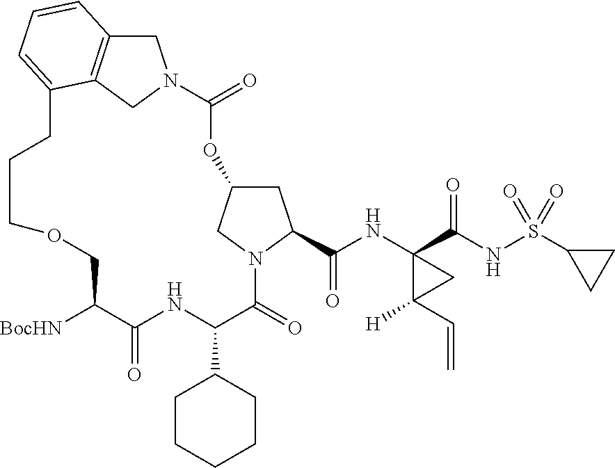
C1C2=C3CN1C(=O)OC1CC(C(=O)NC4(C(=O)NS(C5CC5)(=O)=O)C(C=C)([H])C4)N(C(=O)C(C4CCCCC4)NC(=O)C([BocHN])COCCCC3=CC=C2)C1
